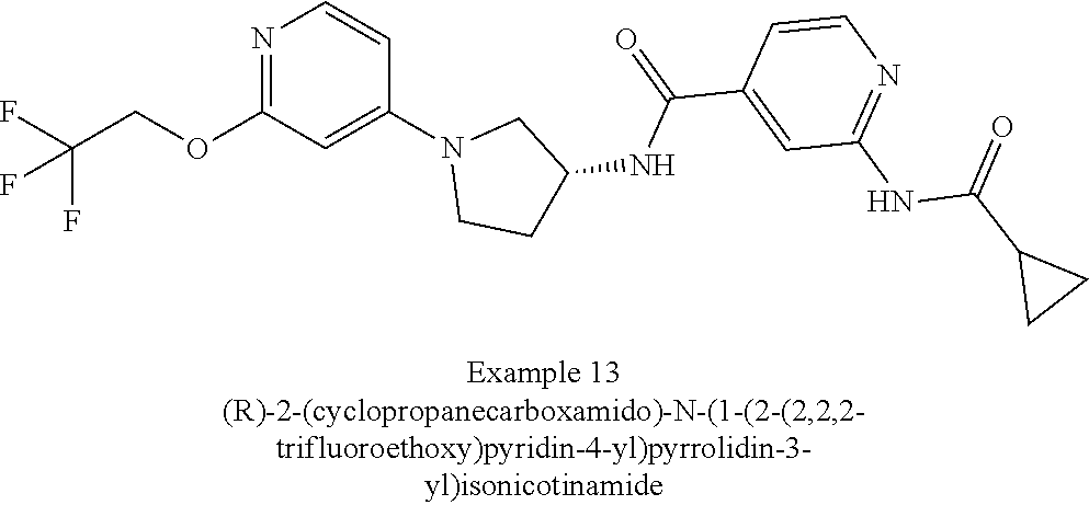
N1=C(OCC(F)(F)F)C=C(N2CCC(NC(C3=CC(NC(C4CC4)=O)=NC=C3)=O)C2)C=C1
